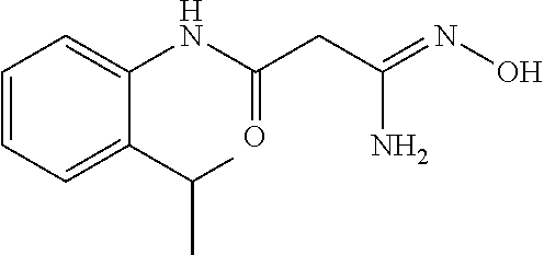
C1=CC=C(C(C)C)C(NC(CC(=NO)N)=O)=C1
